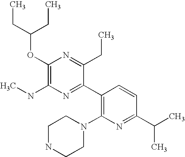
C(OC1=C(NC)N=C(C2=C(N3CCNCC3)N=C(C(C)C)C=C2)C(CC)=N1)(CC)CC
